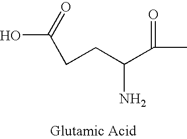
OC(CCC(C(C)=O)N)=O
